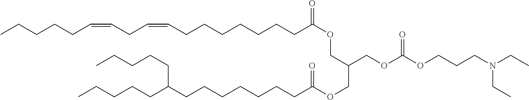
CCCCCC(CCCCC)CCCCCCCC(OCC(COC(CCCCCCCC=CCC=CCCCCC)=O)COC(OCCCN(CC)CC)=O)=O
